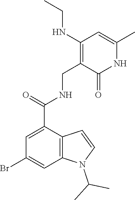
C12=C(C(C(=O)NCC3=C(NCC)C=C(C)NC3=O)=CC(Br)=C1)C=CN2C(C)C
